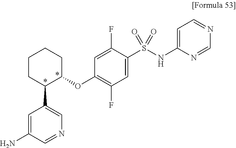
C1(OC2=C(F)C=C(S(NC3=CC=NC=N3)(=O)=O)C(F)=C2)CCCCC1C1=CN=CC(N)=C1
